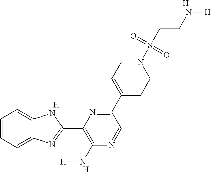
[H].C1=CC=C2C(=C1)NC(C1=C(N[H])N=CC(C3=CCN(S(CCN[H])(=O)=O)CC3)=N1)=N2.[H].[H]
